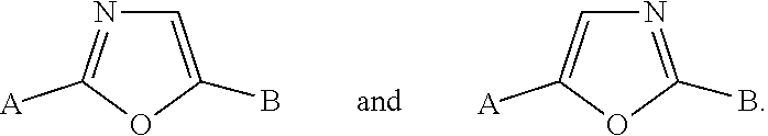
C1=C(B)OC([A])=N1.N1=C(B)OC([A])=C1
